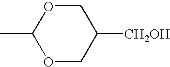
C1(C)OCC([CH2OH])CO1
